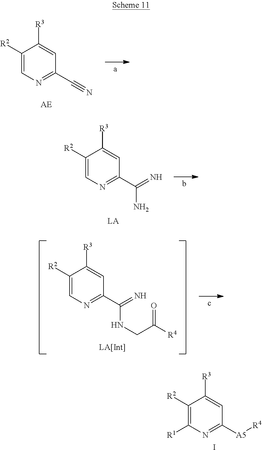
C1([R2])=CN=C(C#N)C=C1[R3].[AE].C1([R2])=CN=C(C(=N)N)C=C1[R3].[LA].C1([R2])=CN=C(C(=N)NCC([R4])=O)C=C1[R3].C1([R2])=C([R1])N=C([A5][R4])C=C1[R3].I
